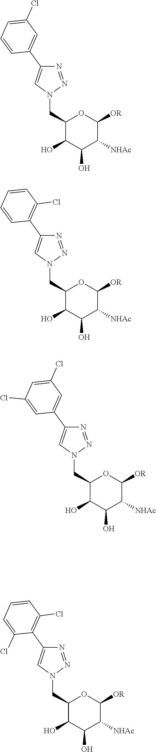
C1(CN2N=NC(C3=CC(Cl)=CC=C3)=C2)C(O)C(O)C([NHAc])C([OR])O1.C1(CN2N=NC(C3=C(Cl)C=CC=C3)=C2)C(O)C(O)C([NHAc])C([OR])O1.C1(CN2N=NC(C3=CC(Cl)=CC(Cl)=C3)=C2)C(O)C(O)C([NHAc])C([OR])O1.C1(CN2N=NC(C3=C(Cl)C=CC=C3Cl)=C2)C(O)C(O)C([NHAc])C([OR])O1
